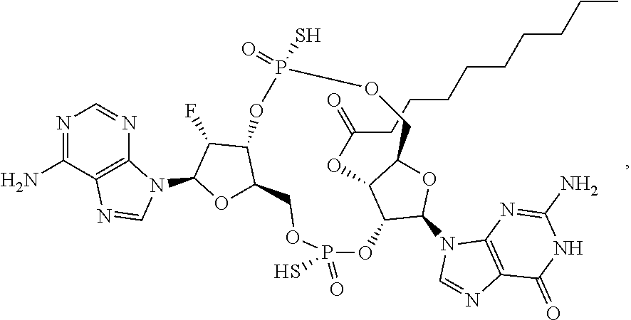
N1=C(N)C2=C(N=C1)N(C1OC3C(C1F)OP(=O)(S)OCC1OC(N4C=NC5=C4N=C(N)NC5=O)C(OP(=O)(S)OC3)C1OC(=O)CCCCCCCCC)C=N2
